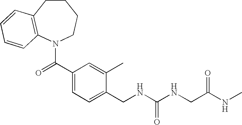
C1CC2=C(N(C(C3=CC=C(CNC(NCC(NC)=O)=O)C(C)=C3)=O)CC1)C=CC=C2
